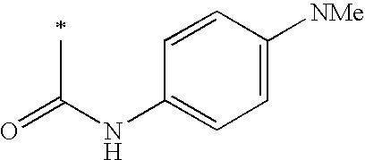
O=C(NC1=CC=C([NMe])C=C1)C
